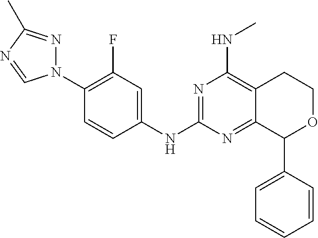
C1(N2N=C(C)N=C2)=C(F)C=C(NC2=NC(NC)=C3C(=N2)C(C2=CC=CC=C2)OCC3)C=C1
